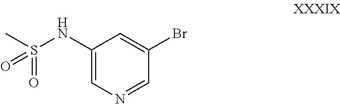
C1(NS(C)(=O)=O)=CN=CC(Br)=C1
